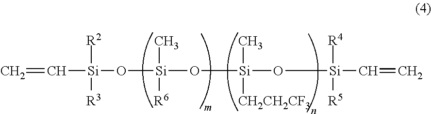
C=C[Si]([R2])([R3])O[Si](O[Si](O[Si](C=C)([R4])[R5])(C)[CH2CH2CF3])(C)[R6]
